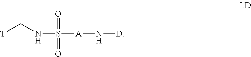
[T]CNS([A]N[D])(=O)=O
